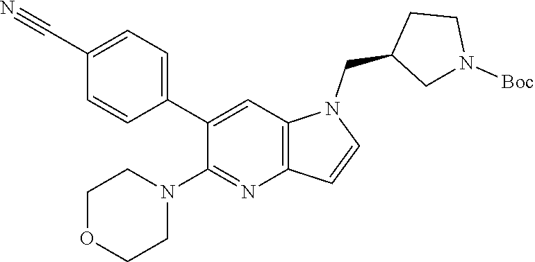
C1=C(C#N)C=CC(C2=CC3=C(N=C2N2CCOCC2)C=CN3CC2CN([Boc])CC2)=C1
